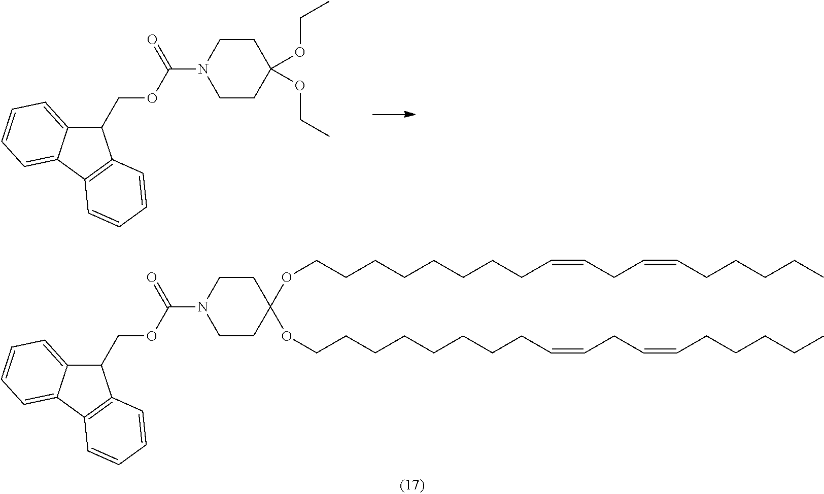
C1CC(OCC)(OCC)CCN1C(OCC1C2=CC=CC=C2C2=C1C=CC=C2)=O.O(CCCCCCCCC=CCC=CCCCCC)C1(OCCCCCCCCC=CCC=CCCCCC)CCN(C(OCC2C3=CC=CC=C3C3=C2C=CC=C3)=O)CC1
